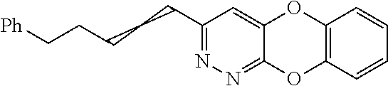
C1(CCCCC[Ph])=NN=C2C(=C1)OC1=C(O2)C=CC=C1
